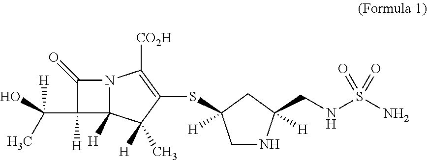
N12C([H])(C([H])(C)C(SC3([H])CNC([H])(CNS(N)(=O)=O)C3)=C1[CO2H])C([H])(C([H])(O)C)C2=O
